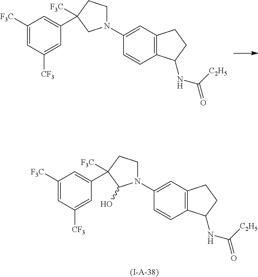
C1([F3C])=CC([CF3])=CC(C2([F3C])CCN(C3=CC4=C(C=C3)C(NC([C2H5])=O)CC4)C2)=C1.C1([F3C])=CC([CF3])=CC(C2([F3C])CCN(C3=CC4=C(C=C3)C(NC([C2H5])=O)CC4)C2O)=C1
